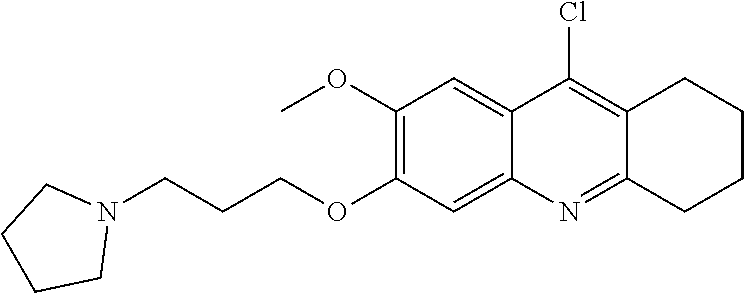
C12=CC(OC)=C(OCCCN3CCCC3)C=C1N=C1C(=C2Cl)CCCC1
